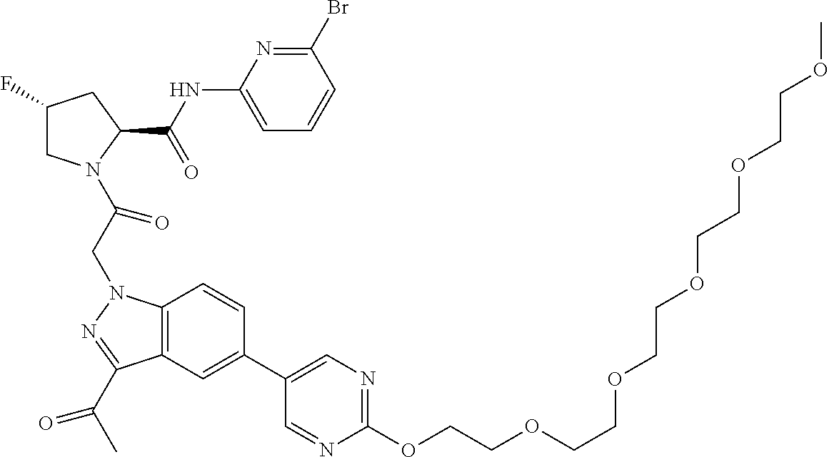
C1(F)CN(C(CN2C3=C(C(C(C)=O)=N2)C=C(C2=CN=C(OCCOCCOCCOCCOCCOC)N=C2)C=C3)=O)C(C(NC2=CC=CC(Br)=N2)=O)C1
